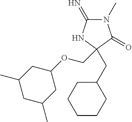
C1(=N)N(C)C(=O)C(CC2CCCCC2)(COC2CC(C)CC(C)C2)N1
